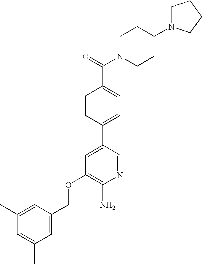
C(OC1=C(N)N=CC(C2=CC=C(C(=O)N3CCC(N4CCCC4)CC3)C=C2)=C1)C1=CC(C)=CC(C)=C1
